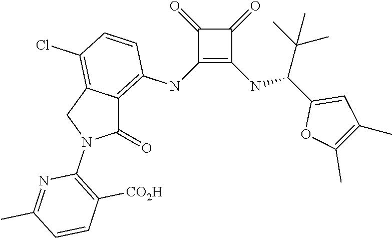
C1(NC2=C3C(=C(Cl)C=C2)CN(C2=C([CO2H])C=CC(C)=N2)C3=O)=C(NC(C2=CC(C)=C(C)O2)C(C)(C)C)C(=O)C1=O
